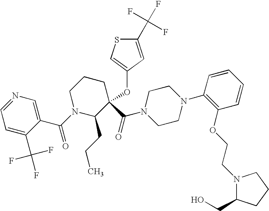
C1=C(C(F)(F)F)C(C(=O)N2C(CCC)C(C(N3CCN(C4=C(OCCN5C(CO)CCC5)C=CC=C4)CC3)=O)(OC3=CSC(C(F)(F)F)=C3)CCC2)=CN=C1
